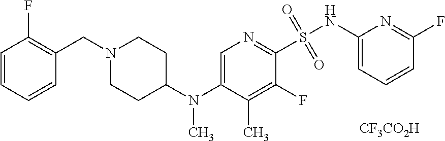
C1=CC=CC(CN2CCC(N(C3=CN=C(S(=O)(=O)NC4=CC=CC(F)=N4)C(F)=C3C)C)CC2)=C1F.[CF3CO2H]
